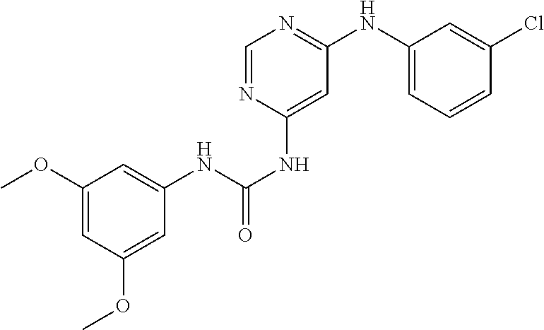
C1(OC)=CC(OC)=CC(NC(=O)NC2=CC(NC3=CC=CC(Cl)=C3)=NC=N2)=C1
